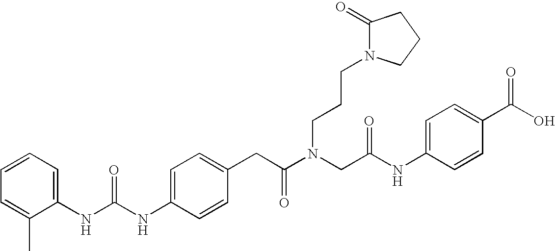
C1=C(CC(N(CC(NC2=CC=C(C(O)=O)C=C2)=O)CCCN2C(=O)CCC2)=O)C=CC(NC(NC2=CC=CC=C2C)=O)=C1
